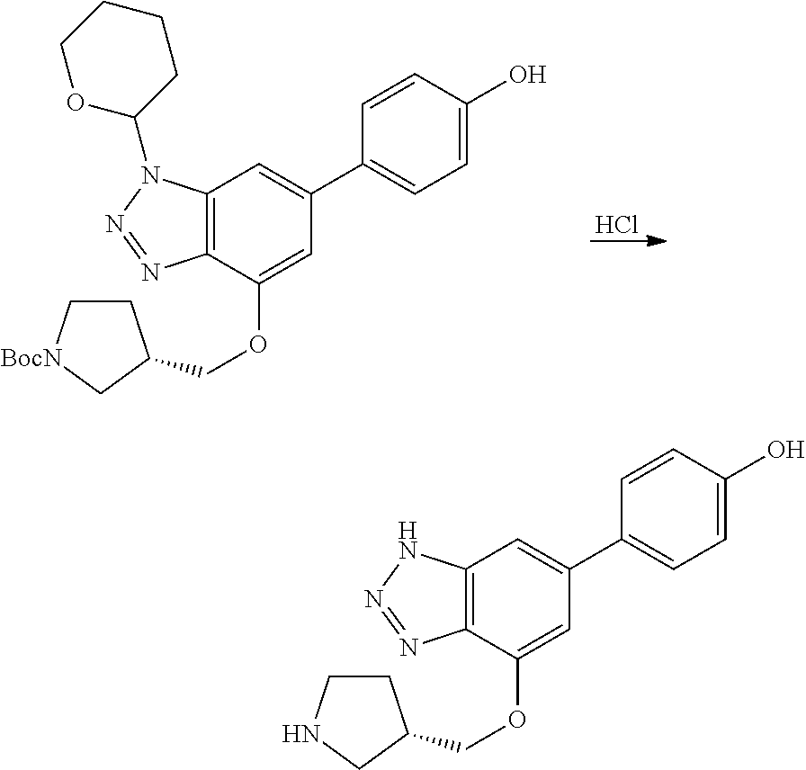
C12=C(C(OCC3CC[BocN]C3)=CC(C3=CC=C(O)C=C3)=C1)N=NN2C1CCCCO1.Cl.C12=C(C(OCC3CCNC3)=CC(C3=CC=C(O)C=C3)=C1)N=NN2
